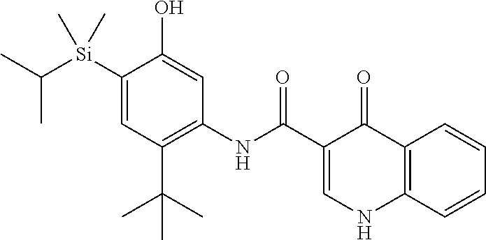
C([Si](C1=CC(C(C)(C)C)=C(NC(=O)C2=CNC3=C(C2=O)C=CC=C3)C=C1O)(C)C)(C)C
